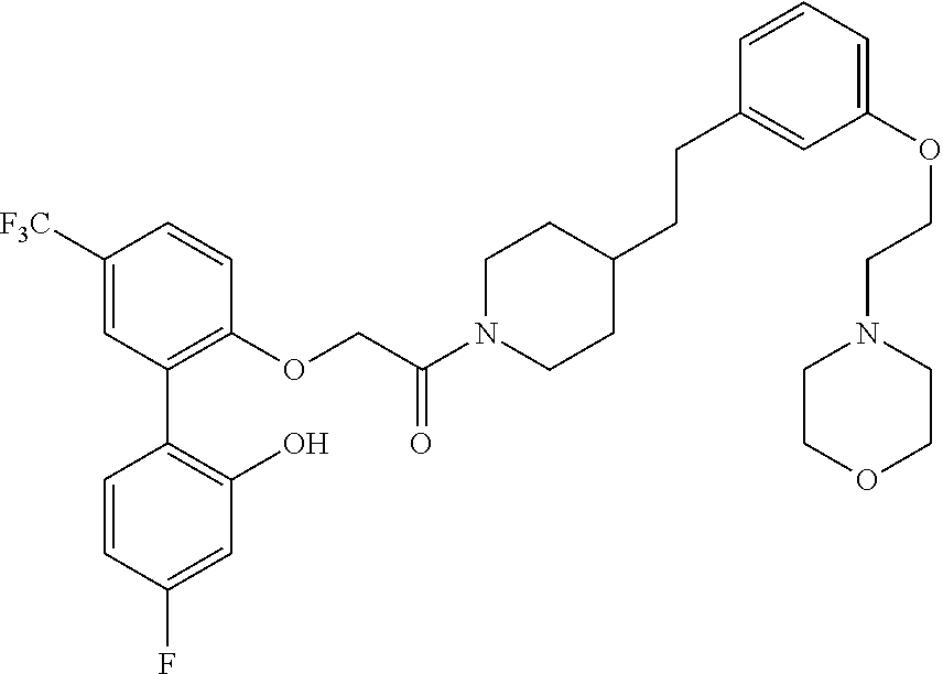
C1([F3C])=CC(C2=C(O)C=C(F)C=C2)=C(OCC(N2CCC(CCC3=CC(OCCN4CCOCC4)=CC=C3)CC2)=O)C=C1
